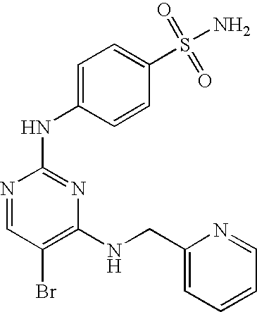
N1=CC(Br)=C(NCC2=CC=CC=N2)N=C1NC1=CC=C(S(=O)(=O)N)C=C1
